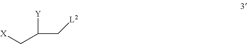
[X]CC(C[L2])[Y]
